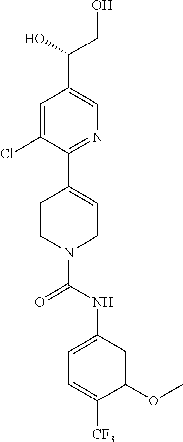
C1=C(Cl)C(C2=CCN(C(NC3=CC=C([CF3])C(OC)=C3)=O)CC2)=NC=C1C(CO)O
